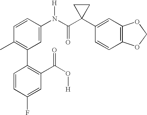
C1(N(C(C2(C3=CC4=C(C=C3)OCO4)CC2)=O)[H])=CC(C2=C(C(O[H])=O)C=C(F)C=C2)=C(C)C=C1
